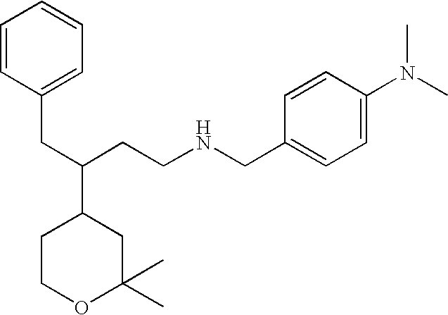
C1=CC(CC(CCNCC2=CC=C(N(C)C)C=C2)C2CCOC(C)(C)C2)=CC=C1
